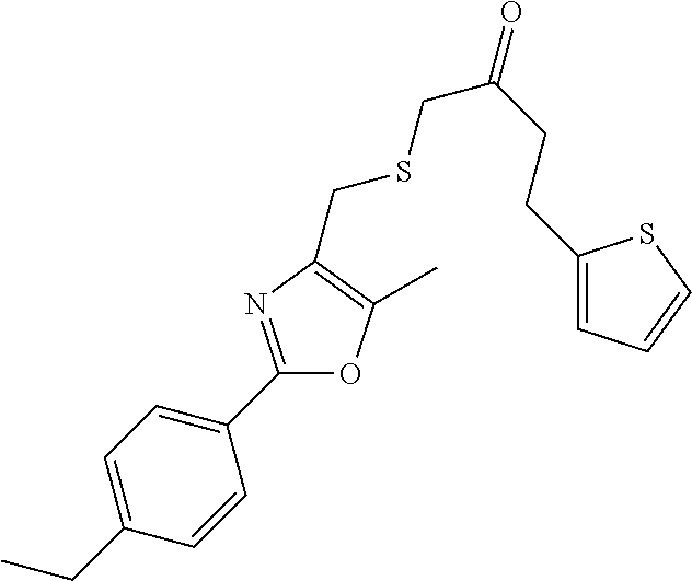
C1=C(CC)C=CC(C2=NC(CSCC(=O)CCC3=CC=CS3)=C(C)O2)=C1
